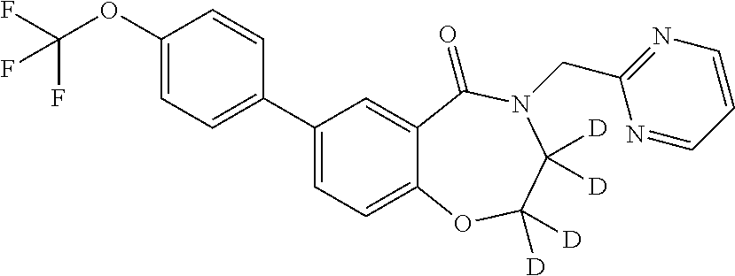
C1(C2=CC=C3C(=C2)C(=O)N(CC2=NC=CC=N2)C([D])([D])C([D])([D])O3)=CC=C(OC(F)(F)F)C=C1
